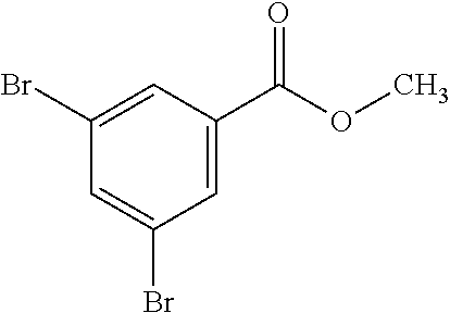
C1=C(C(OC)=O)C=C(Br)C=C1Br
